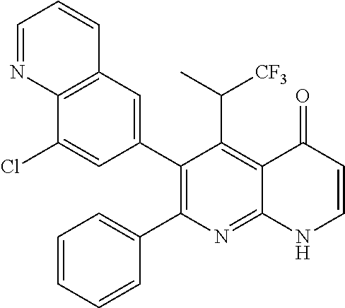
C12=C(C=C(C3=C(C4=CC=CC=C4)N=C4C(=C3C(C)[CF3])C(=O)C=CN4)C=C1Cl)C=CC=N2
